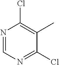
ClC1=C(C)C(Cl)=NC=N1
